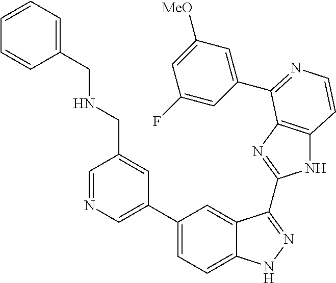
C1=C(C2=CC=C3C(=C2)C(C2=NC4=C(N2)C=CN=C4C2=CC([MeO])=CC(F)=C2)=NN3)C=C(CNCC2=CC=CC=C2)C=N1
